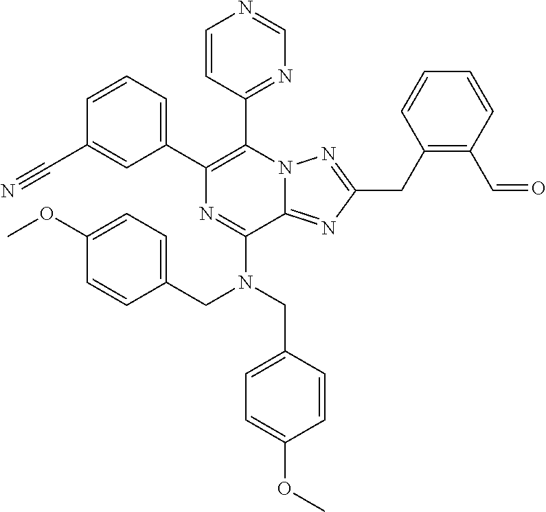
C1=CC(C#N)=CC(C2=C(C3=NC=NC=C3)N3C(=NC(CC4=C(C=O)C=CC=C4)=N3)C(N(CC3=CC=C(OC)C=C3)CC3=CC=C(OC)C=C3)=N2)=C1
